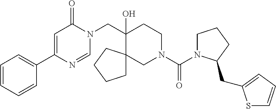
C1=CC=CC(C2=CC(=O)N(CC3(O)CCN(C(=O)N4CCCC4CC4=CC=CS4)CC34CCCC4)C=N2)=C1
